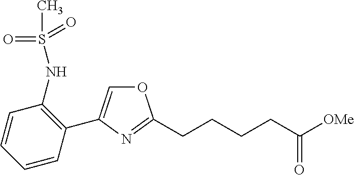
C1(NS(C)(=O)=O)=C(C2=COC(CCCCC([OMe])=O)=N2)C=CC=C1
